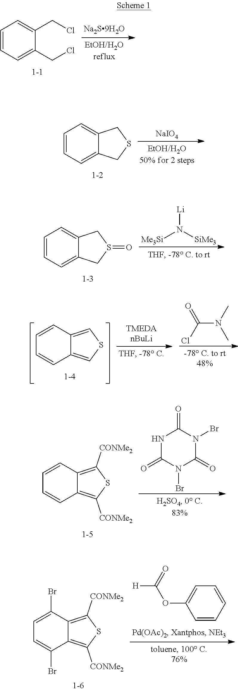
C1=CC=C(CCl)C(CCl)=C1.C1=CC=C2C(=C1)CSC2.[NaIO4].C1=CC=C2C(=C1)CS(=O)C2.[Me3Si]N([Li])[SiMe3].C1=CC2=CSC=C2C=C1.C(N(C)C)(=O)Cl.C1=CC2=C([CONMe2])SC([CONMe2])=C2C=C1.N1C(=O)N(Br)C(=O)N(Br)C1=O.C1=C(Br)C2=C([CONMe2])SC([CONMe2])=C2C(Br)=C1.[H]C(=O)OC1=CC=CC=C1
